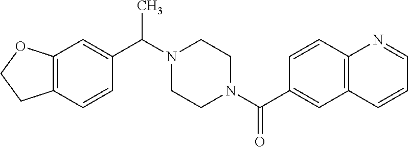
N1(C(C2=CC3=C(C=C2)CCO3)C)CCN(C(C2=CC3=C(C=C2)N=CC=C3)=O)CC1
